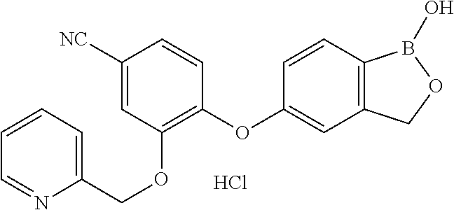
C1([NC])=CC(OCC2=CC=CC=N2)=C(OC2=CC3=C(C=C2)B(O)OC3)C=C1.Cl
